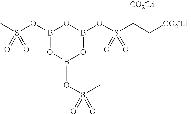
S(OB1OB(OS(=O)(C)=O)OB(OS(=O)(C(C[CO2-Li+])[CO2-Li+])=O)O1)(C)(=O)=O
